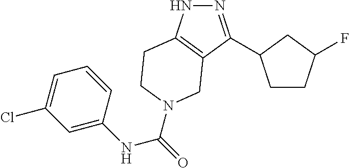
N1=C(C2CCC(F)C2)C2=C(N1)CCN(C(NC1=CC(Cl)=CC=C1)=O)C2
